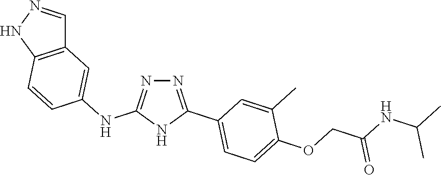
C1=NNC2=C1C=C(NC1=NN=C(C3=CC=C(OCC(NC(C)C)=O)C(C)=C3)N1)C=C2
